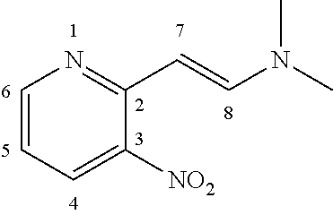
C1=CC=C([NO2])C(C=CN(C)C)=N1
